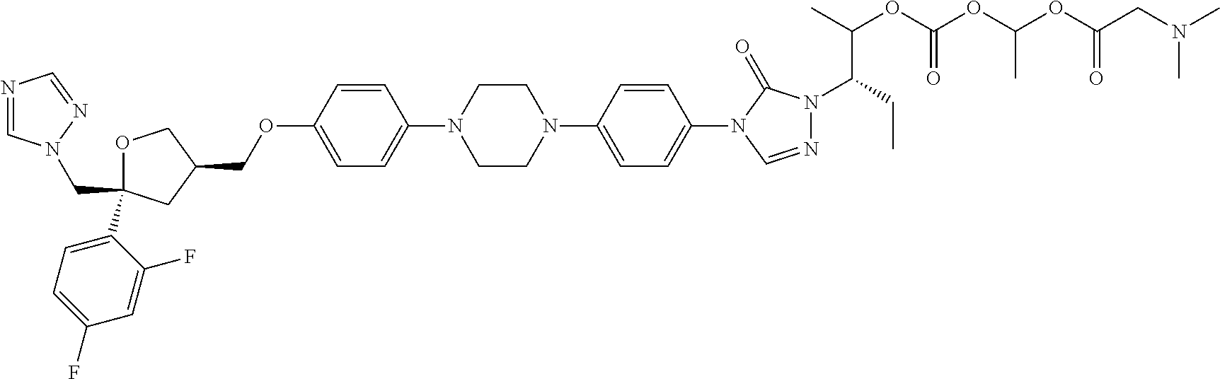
C1OC(C2=CC=C(F)C=C2F)(CN2C=NC=N2)CC1COC1=CC=C(N2CCN(C3=CC=C(N4C=NN(C(CC)C(C)OC(OC(OC(CN(C)C)=O)C)=O)C4=O)C=C3)CC2)C=C1
